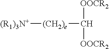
[(R1)3N+][(CH2)e]C([OOCR2])[OOCR2]
